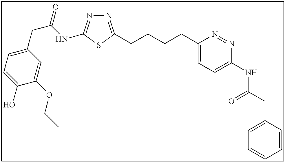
N1=C(CCCCC2=CC=C(NC(CC3=CC=CC=C3)=O)N=N2)SC(NC(CC2=CC=C(O)C(OCC)=C2)=O)=N1
